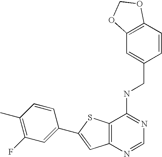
C12=C(N=CN=C1NCC1=CC3=C(C=C1)OCO3)C=C(C1=CC(F)=C(C)C=C1)S2
